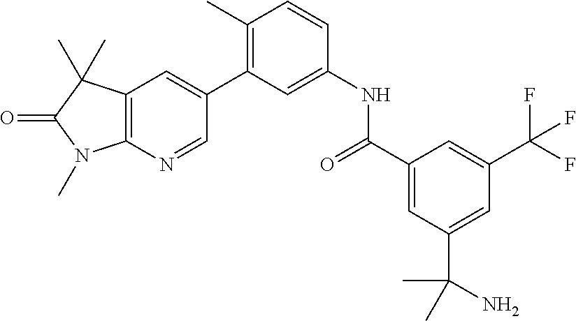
C12=C(N=CC(C3=C(C)C=CC(NC(C4=CC(C(N)(C)C)=CC(C(F)(F)F)=C4)=O)=C3)=C1)N(C)C(=O)C2(C)C
